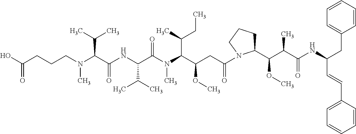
C(C(C(N(C(C(NC(C(N(CCCC(O)=O)C)C(C)C)=O)C(C)C)=O)C)C(C)CC)OC)C(=O)N1C(C(C(C(NC(C=CC2=CC=CC=C2)CC2=CC=CC=C2)=O)C)OC)CCC1
